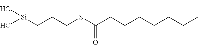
O[Si](CCCSC(CCCCCCC)=O)(C)O
